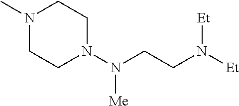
N1(C)CCN(N(CCN([Et])[Et])[Me])CC1
